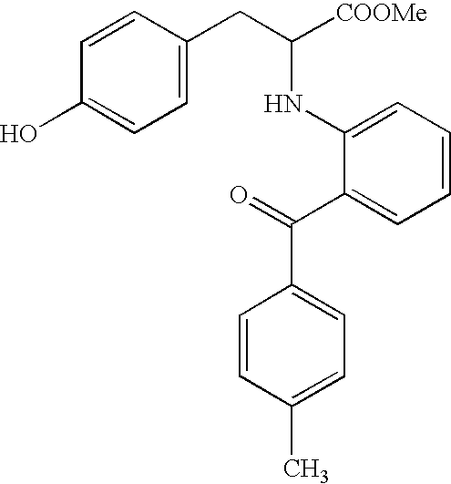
C1=CC(O)=CC=C1CC([COOMe])NC1=CC=CC=C1C(=O)C1=CC=C(C)C=C1
